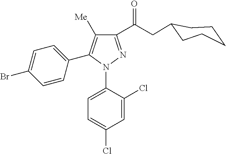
C1(C(CC2CCCCC2)=O)=NN(C2=CC=C(Cl)C=C2Cl)C(C2=CC=C(Br)C=C2)=C1[Me]
